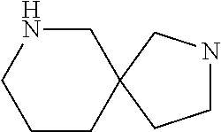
C1CC2(CNC1)CNCC2
